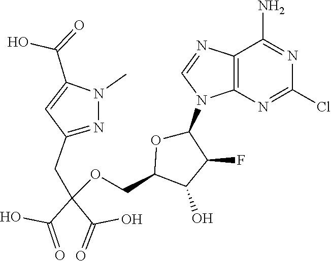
C12=C(N=C(Cl)N=C1N)N(C1OC(COC(CC3=NN(C)C(C(=O)O)=C3)(C(O)=O)C(=O)O)C(O)C1F)C=N2
